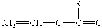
C=COC(=O)[R]
